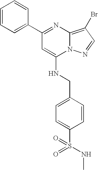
C1=CC=C(C2=NC3=C(Br)C=NN3C(NCC3=CC=C(S(=O)(NC)=O)C=C3)=C2)C=C1
